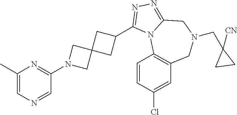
C1=C(C)N=C(N2CC3(C2)CC(C2=NN=C4N2C2=C(CN(CC5([CN])CC5)C4)C=C(Cl)C=C2)C3)C=N1
